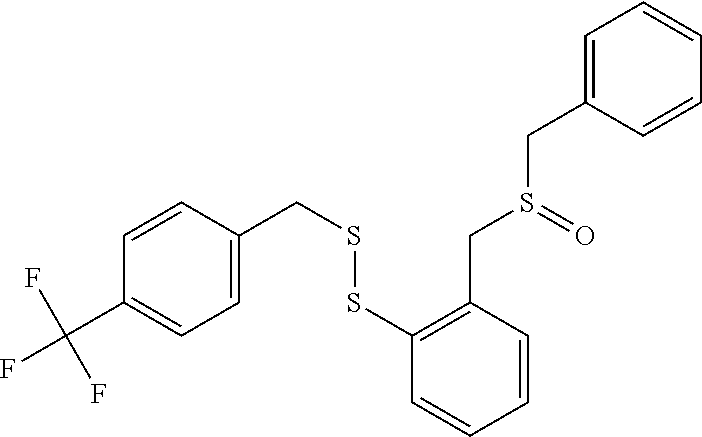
C1(C(F)(F)F)=CC=C(CSSC2=C(CS(CC3=CC=CC=C3)=O)C=CC=C2)C=C1
